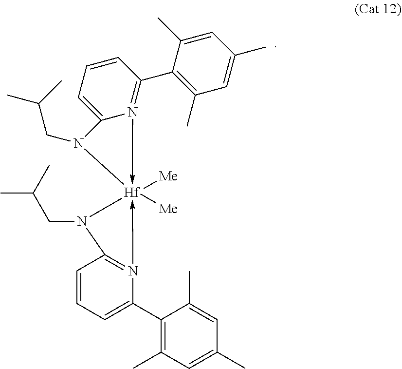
C1=CC=C(C2=C(C)C=C(C)C=C2C)N2->[Hf]3([Me])([Me])(-N4=C(C5=C(C)C=C(C)C=C5C)C=CC=C4N3CC(C)C)N(CC(C)C)C=21
